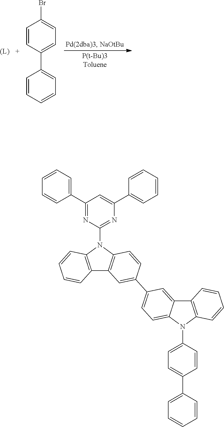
C1(C2=NC(N3C4=C(C5=C3C=CC=C5)C=C(C3=CC=C5C(=C3)C3=C(N5C5=CC=C(C6=CC=CC=C6)C=C5)C=CC=C3)C=C4)=NC(C3=CC=CC=C3)=C2)=CC=CC=C1.C1=CC=CC=C1C1=CC=C(Br)C=C1
